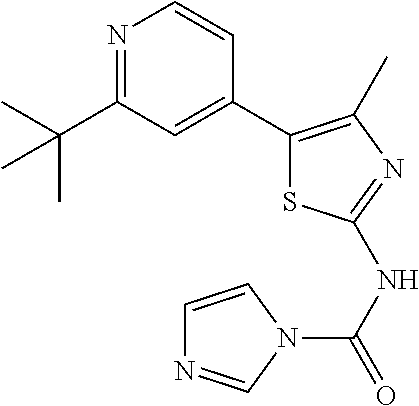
C1(C2=CC(C(C)(C)C)=NC=C2)=C(C)N=C(NC(=O)N2C=NC=C2)S1
